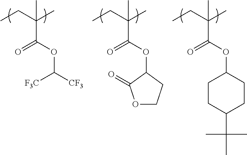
C(C(C)(C(=O)OC([CF3])[F3C])C)C.C(C(C)(C)C(OC1C(=O)OCC1)=O)C.C(C(C)(C)C(OC1CCC(C(C)(C)C)CC1)=O)C
